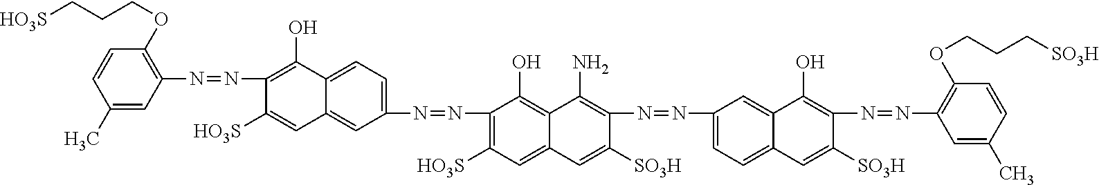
C1(C)=CC(N=NC2=C(O)C3=CC=C(N=NC4=C([HO3S])C=C5C(=C4O)C(N)=C(N=NC4=CC=C6C(=C4)C(O)=C(N=NC4=C(OCCC[SO3H])C=CC(C)=C4)C([SO3H])=C6)C([SO3H])=C5)C=C3C=C2[HO3S])=C(OCCC[HO3S])C=C1
